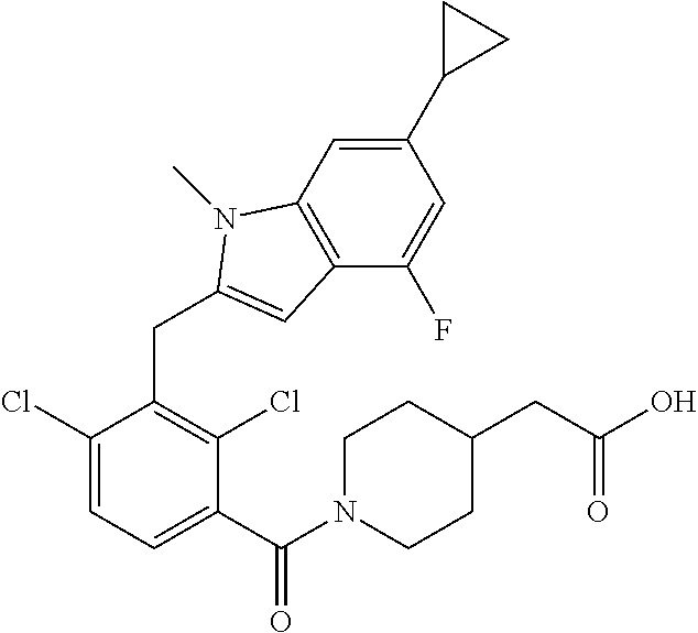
C1(C(N2CCC(CC(O)=O)CC2)=O)=CC=C(Cl)C(CC2=CC3=C(C=C(C4CC4)C=C3F)N2C)=C1Cl
